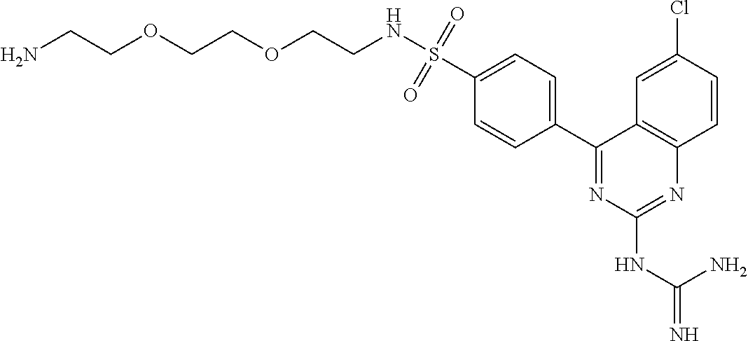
C1=C(Cl)C=CC2=C1C(C1=CC=C(S(NCCOCCOCCN)(=O)=O)C=C1)=NC(NC(=N)N)=N2
